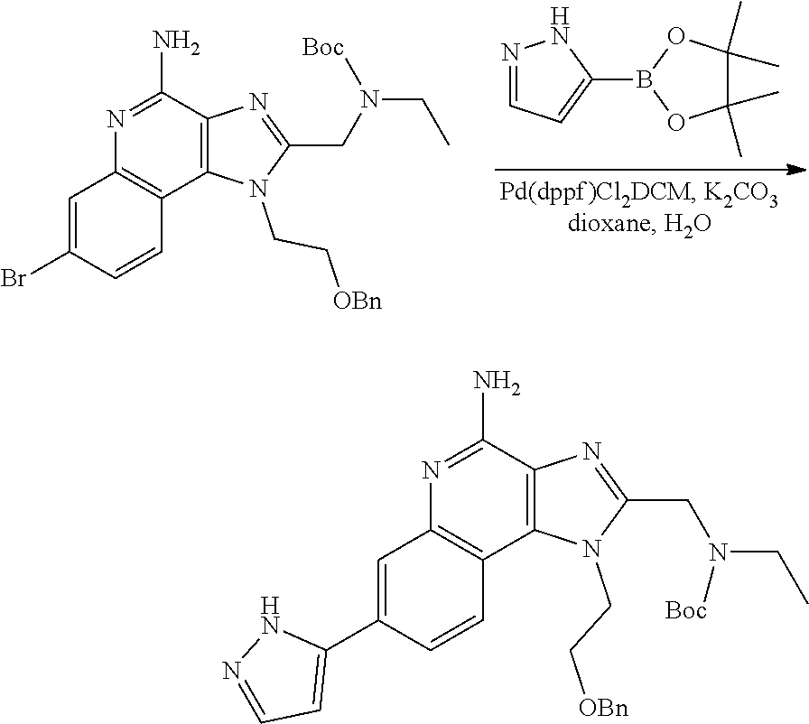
C12=C(C(N)=NC3=C1C=CC(C1=CC=NN1)=C3)N=C(CN([Boc])CC)N2CC[OBn].C12=C(C(N)=NC3=C1C=CC(Br)=C3)N=C(CN(CC)[Boc])N2CC[OBn].C1(C)(C)C(C)(C)OB(C2=CC=NN2)O1
